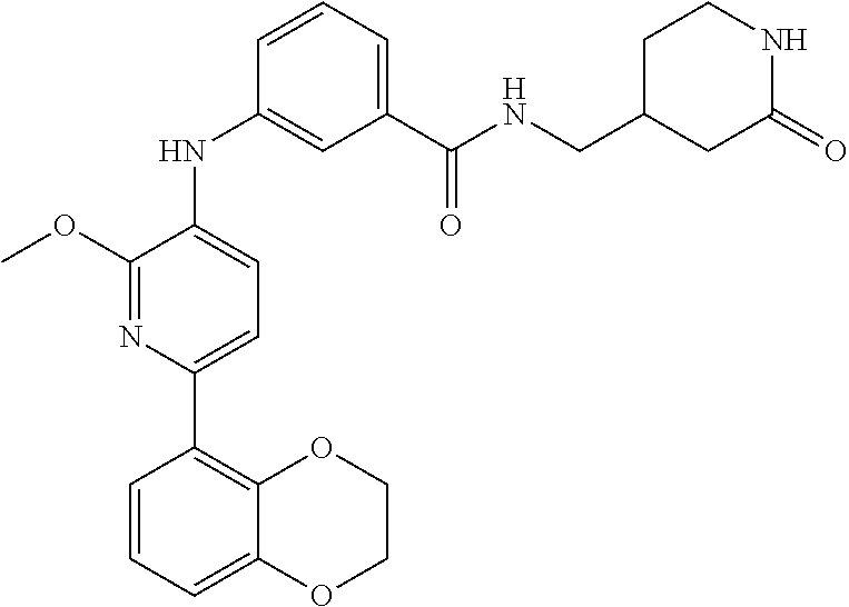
C1COC2=CC=CC(C3=CC=C(NC4=CC(C(NCC5CC(=O)NCC5)=O)=CC=C4)C(OC)=N3)=C2O1
